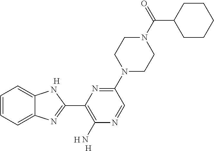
[H].[H].C1=CC=C2C(=C1)NC(C1=C(N)N=CC(N3CCN(C(C4CCCCC4)=O)CC3)=N1)=N2.[H]
